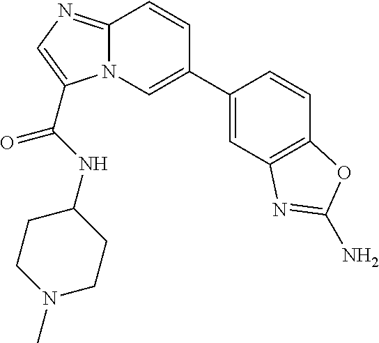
N12C(=NC=C1C(NC1CCN(C)CC1)=O)C=CC(C1=CC3=C(C=C1)OC(N)=N3)=C2
